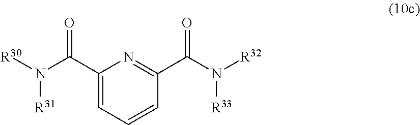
[R30]N(C(C1=CC=CC(C(N([R32])[R33])=O)=N1)=O)[R31]
